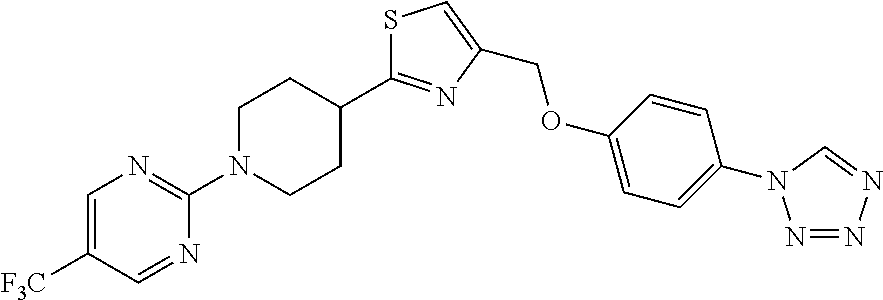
C(OC1=CC=C(N2N=NN=C2)C=C1)C1=CSC(C2CCN(C3=NC=C([F3C])C=N3)CC2)=N1
